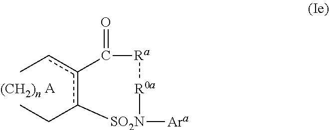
[A].c1(CC)c(cC)C(=O)[Ra][R0a][SO2N]1[Ara].[(CH2)n]
